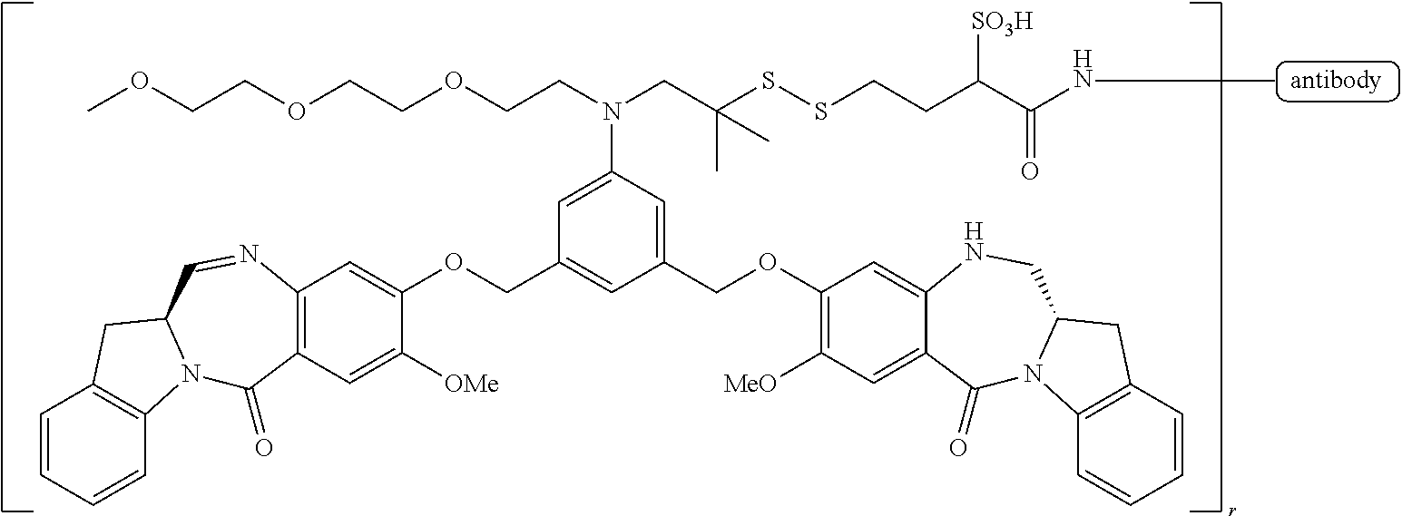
C1=CC=CC2=C1CC1N2C(=O)C2=C(N=C1)C=C(OCC1=CC(COC3=C([MeO])C=C4C(=O)N5C6=C(C=CC=C6)CC5CNC4=C3)=CC(N(CC(SSCCC(C(NC)=O)[SO3H])(C)C)CCOCCOCCOC)=C1)C([OMe])=C2
